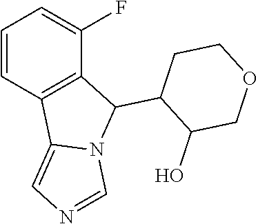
C1=CC2=C(C(F)=C1)C(C1C(O)COCC1)N1C2=CN=C1
